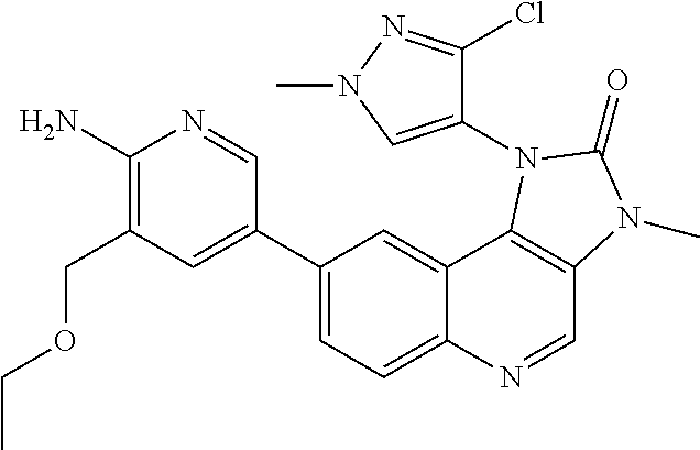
C1(N)=C(COCC)C=C(C2=CC=C3C(=C2)C2=C(C=N3)N(C)C(=O)N2C2=CN(C)N=C2Cl)C=N1
